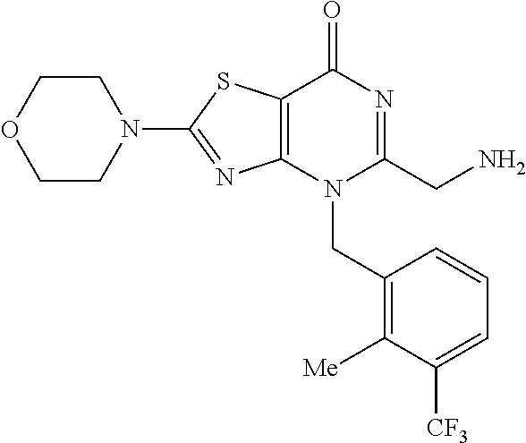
C1CN(C2=NC3=C(S2)C(=O)N=C(CN)N3CC2=C([Me])C([CF3])=CC=C2)CCO1
